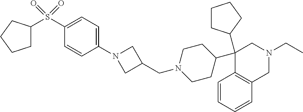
C1(C2CCCC2)(C2CCN(CC3CN(C4=CC=C(S(=O)(=O)C5CCCC5)C=C4)C3)CC2)C2=C(CN(CC)C1)C=CC=C2
